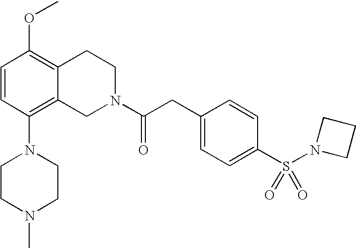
C1=CC(N2CCN(C)CC2)=C2C(=C1OC)CCN(C(CC1=CC=C(S(N3CCC3)(=O)=O)C=C1)=O)C2
